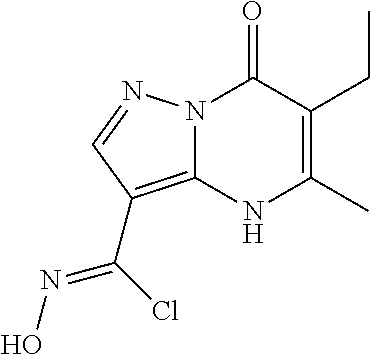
C1(C)=C(CC)C(=O)N2C(=C(C(Cl)=NO)C=N2)N1
